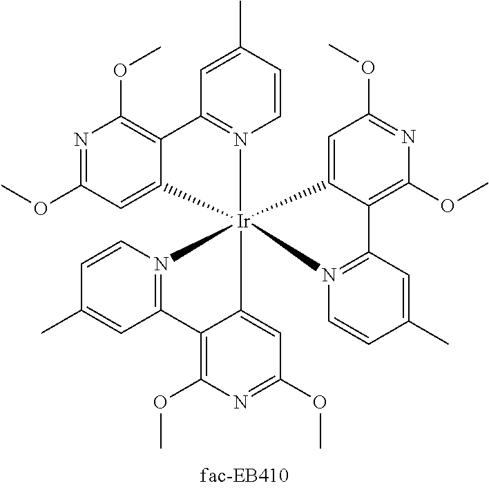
C1=C(C)C=CN2=C1C1=C(OC)N=C(OC)C=C1[Ir]213(C2=CC(OC)=NC(OC)=C2C2=N1C=CC(C)=C2)N1=C(C=C(C)C=C1)C1=C(OC)N=C(OC)C=C31
